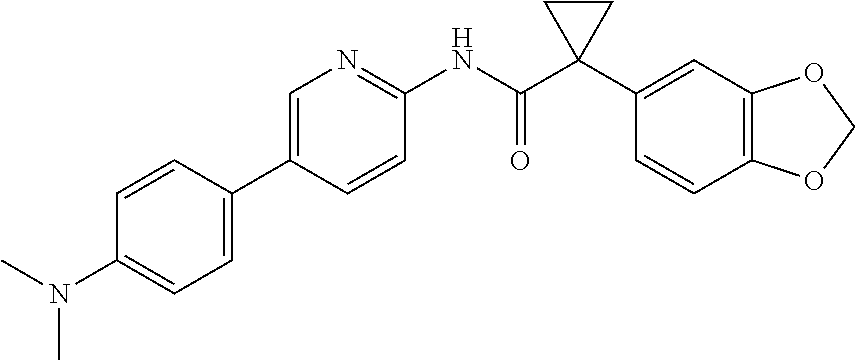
C1=C(C2=CC=C(N(C)C)C=C2)C=CC(NC(C2(C3=CC4=C(C=C3)OCO4)CC2)=O)=N1
